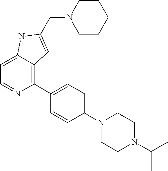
C1=C2C(=C(C3=CC=C(N4CCN(C(C)C)CC4)C=C3)N=C1)C=C(CN1CCCCC1)N2
